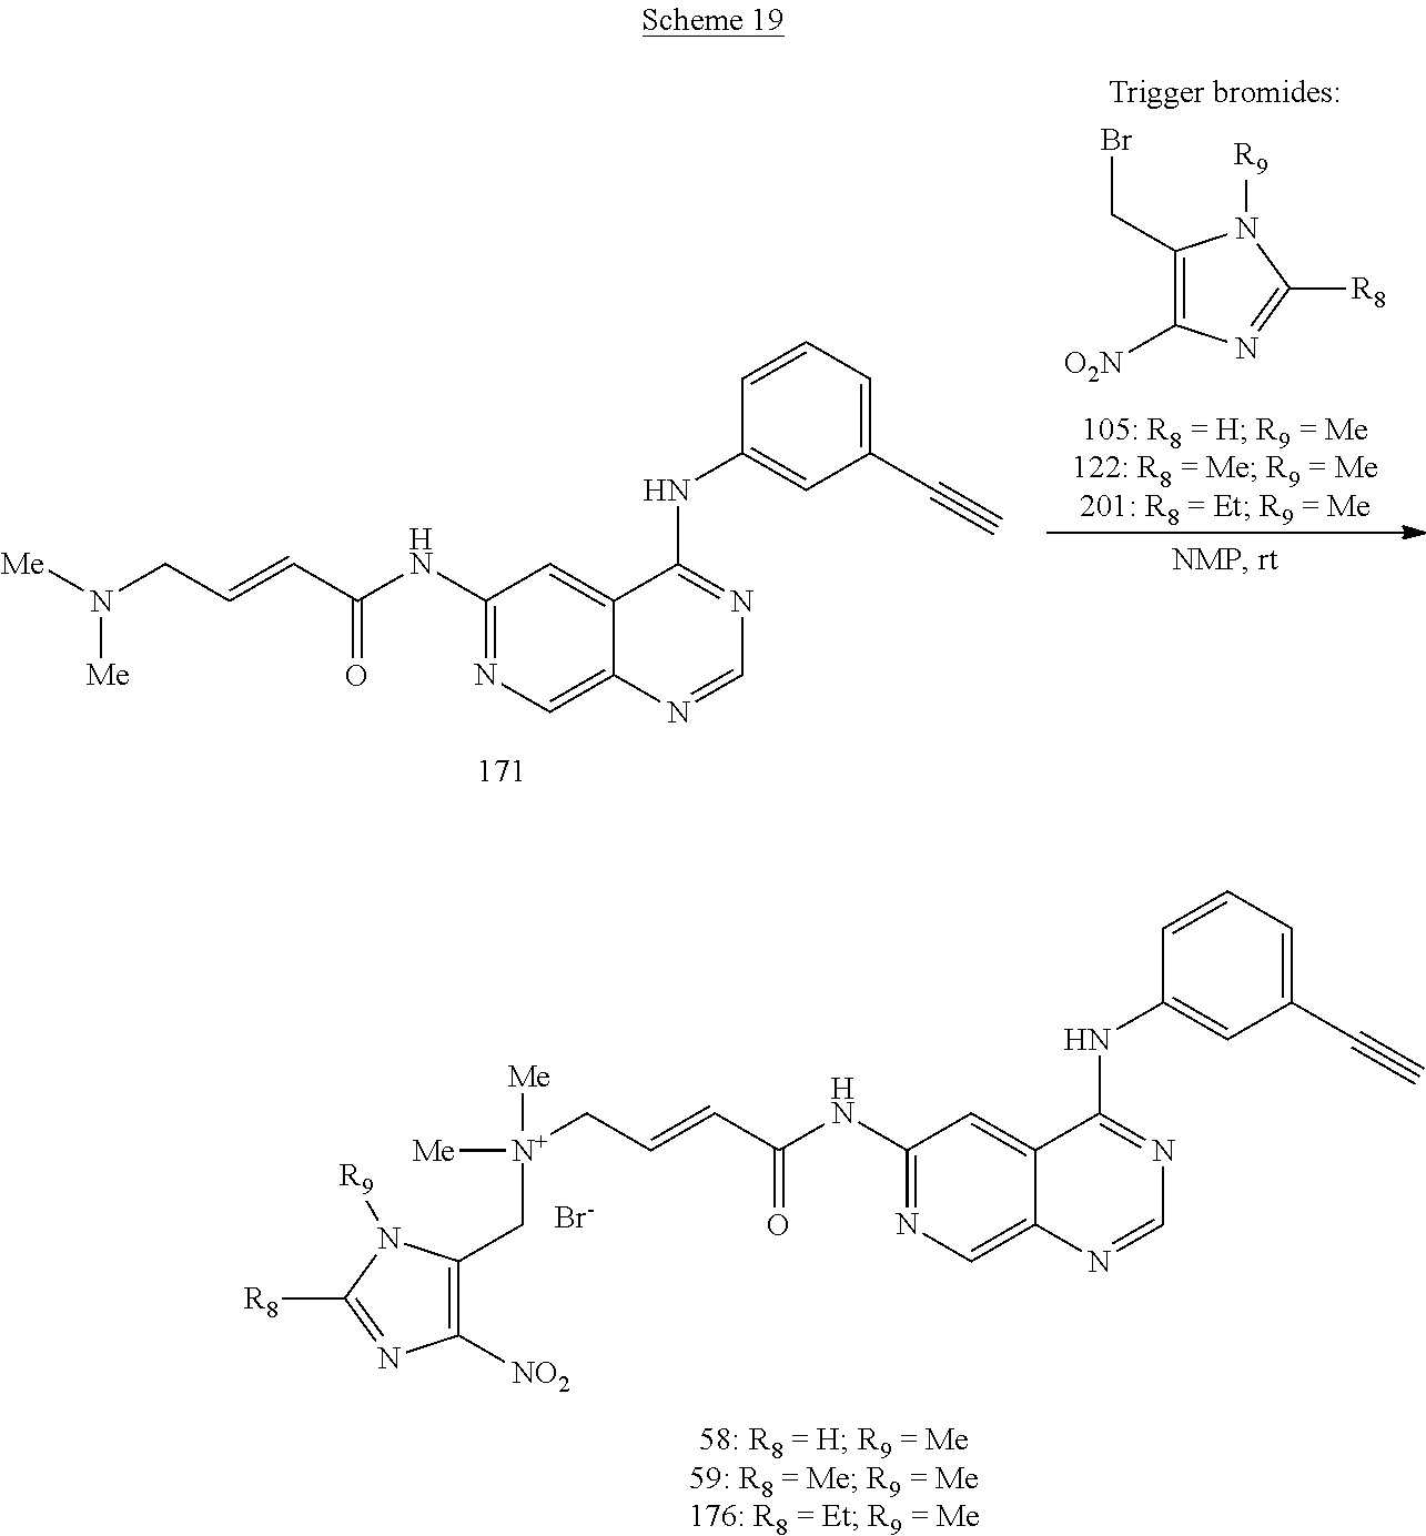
C1(NC(C=CC[N+]([Me])(CC2=C([NO2])N=C([R8])N2[R9])[Me])=O)=NC=C2C(=C1)C(NC1=CC(C#C)=CC=C1)=NC=N2.[Br-].C1(NC(C=CCN([Me])[Me])=O)=NC=C2C(=C1)C(NC1=CC(C#C)=CC=C1)=NC=N2.C1(CBr)=C([O2N])N=C([R8])N1[R9]
